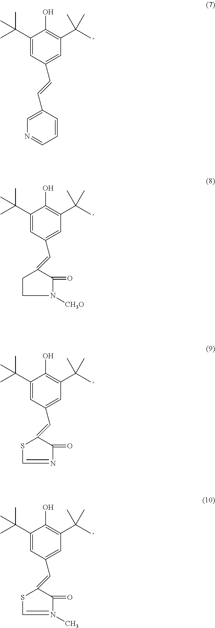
C1(C(C)(C)C)=CC(C=CC2=CN=CC=C2)=CC(C(C)(C)C)=C1O.C1(C(C)(C)C)=CC(C=C2C(=O)N([CH3O])CC2)=CC(C(C)(C)C)=C1O.C1(C(C)(C)C)=CC(C=C2C(=O)N=CS2)=CC(C(C)(C)C)=C1O.C1(C(C)(C)C)=CC(C=C2C(=O)N(C)=CS2)=CC(C(C)(C)C)=C1O
